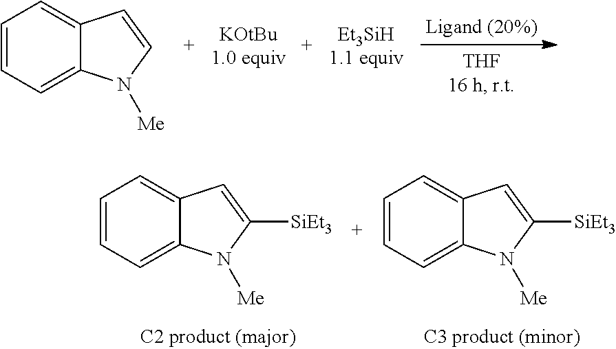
C1=CC=C2C(=C1)C=CN2[Me].C1=CC=C2C(=C1)C=C([SiEt3])N2[Me].C1=CC=C2C(=C1)C=C([SiEt3])N2[Me]
